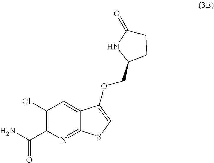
NC(C1=C(Cl)C=C2C(=N1)SC=C2OCC1CCC(=O)N1)=O
